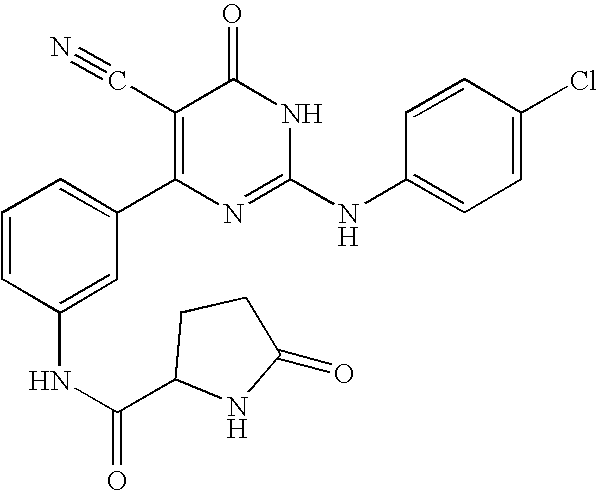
C1(NC(=O)C2CCC(=O)N2)=CC(C2=C(C#N)C(=O)NC(NC3=CC=C(Cl)C=C3)=N2)=CC=C1
